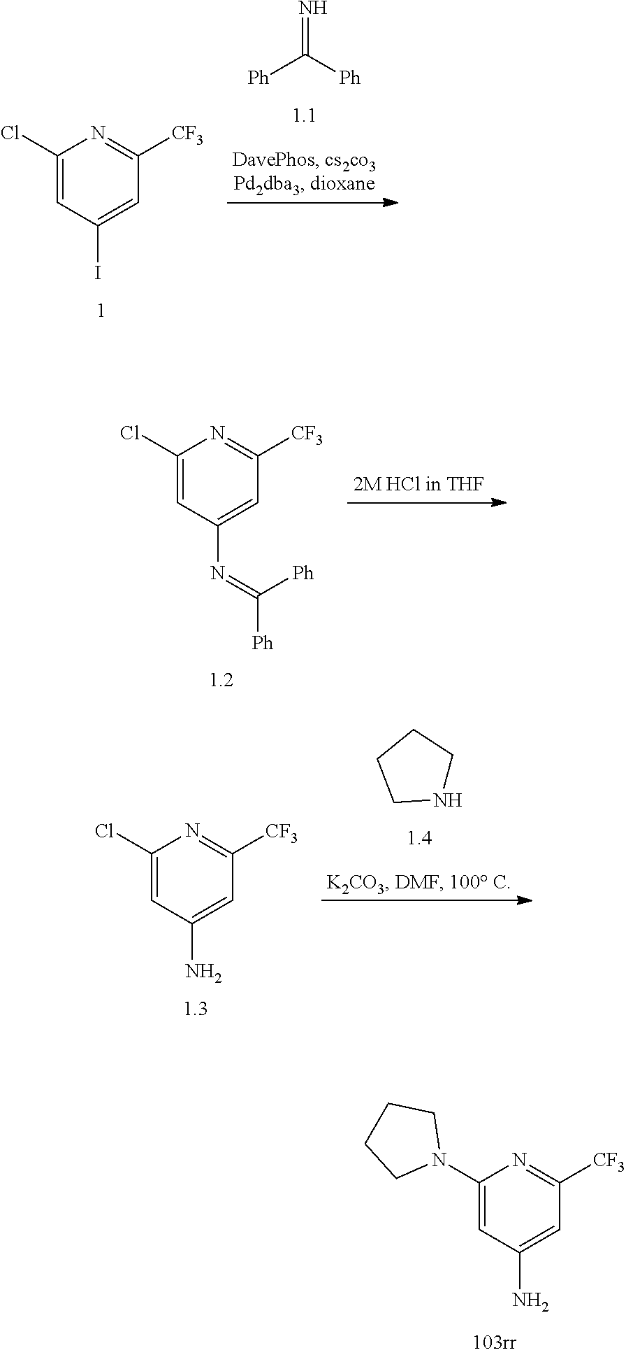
C1(Cl)=CC(I)=CC([CF3])=N1.[Ph]C([Ph])=N.C1(Cl)=CC(N=C([Ph])[Ph])=CC([CF3])=N1.C1(Cl)=CC(N)=CC([CF3])=N1.N1CCCC1.C1(N2CCCC2)=CC(N)=CC([CF3])=N1
